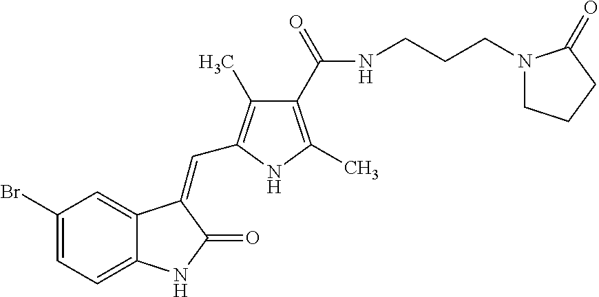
C1(Br)=CC=C2C(=C1)C(=CC1=C(C)C(C(=O)NCCCN3CCCC3=O)=C(C)N1)C(=O)N2
